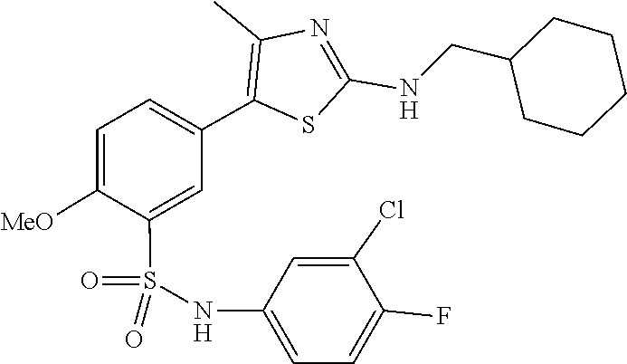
O=S(NC1=CC=C(F)C(Cl)=C1)(=O)C1=CC(C2=C(C)N=C(NCC3CCCCC3)S2)=CC=C1[MeO]
